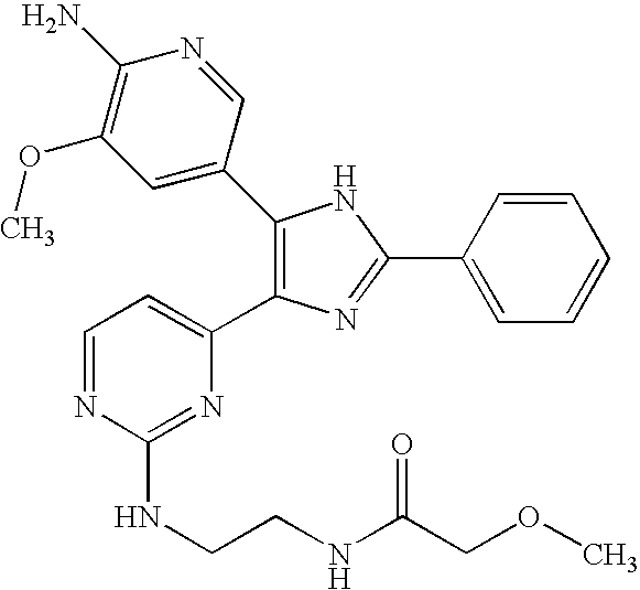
C1(C2=CC(OC)=C(N)N=C2)=C(C2=CC=NC(NCCNC(COC)=O)=N2)N=C(C2=CC=CC=C2)N1
